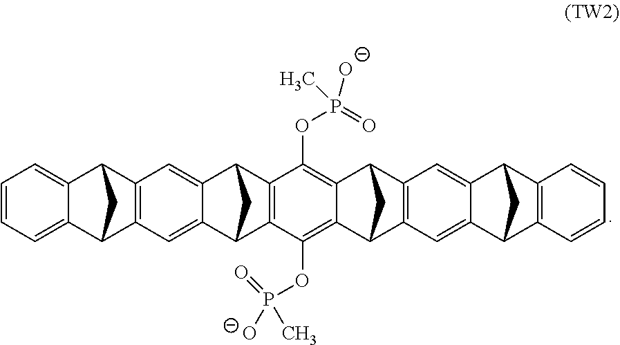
C1(OP(C)([O-])=O)=C2C(=C(OP(=O)([O-])C)C3=C1C1CC3C3=CC4=C(C5C6=CC=CC=C6C4C5)C=C13)C1CC2C2=C1C=C1C(=C2)C2C3=C(C=CC=C3)C1C2
